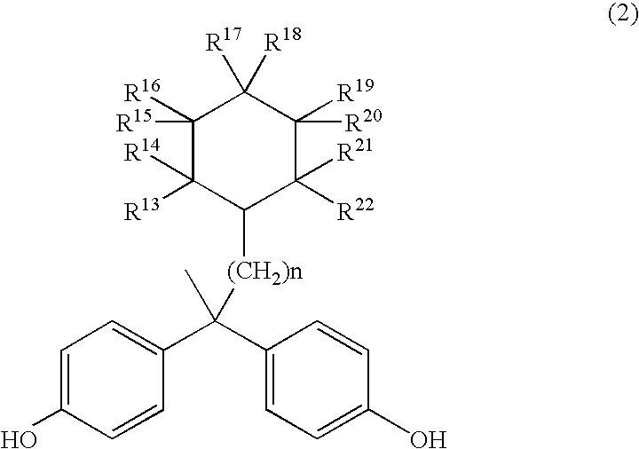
OC1=CC=C(C(C2=CC=C(O)C=C2)(C)[(CH2)n]C2C([R21])([R22])C([R19])([R20])C([R17])([R18])C([R15])([R16])C2([R14])[R13])C=C1
